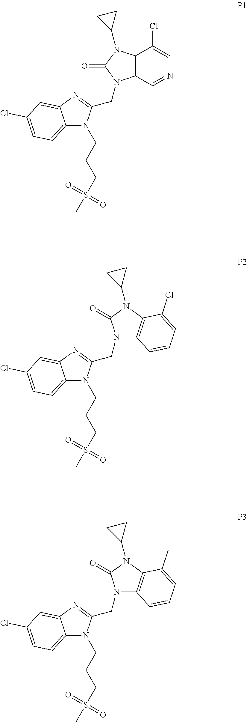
C12=CC=C(Cl)C=C1N=C(CN1C3=C(C(Cl)=CN=C3)N(C3CC3)C1=O)N2CCCS(C)(=O)=O.C12=CC=C(Cl)C=C1N=C(CN1C3=C(N(C4CC4)C1=O)C(Cl)=CC=C3)N2CCCS(C)(=O)=O.C12=CC=C(Cl)C=C1N=C(CN1C3=C(N(C4CC4)C1=O)C(C)=CC=C3)N2CCCS(C)(=O)=O
